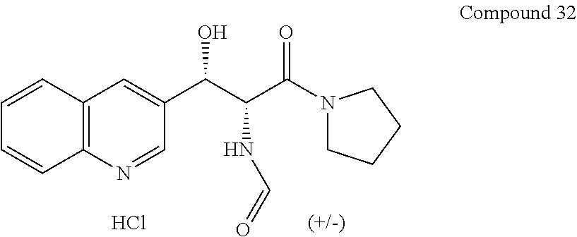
C1(C(C(C(N2CCCC2)=O)NC=O)O)=CC2=C(N=C1)C=CC=C2.Cl
